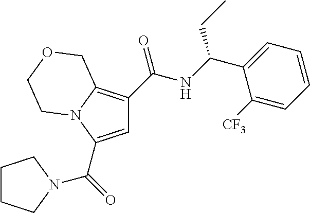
C1=C(C(=O)N2CCCC2)N2C(=C1C(NC(C1=CC=CC=C1[CF3])CC)=O)COCC2
